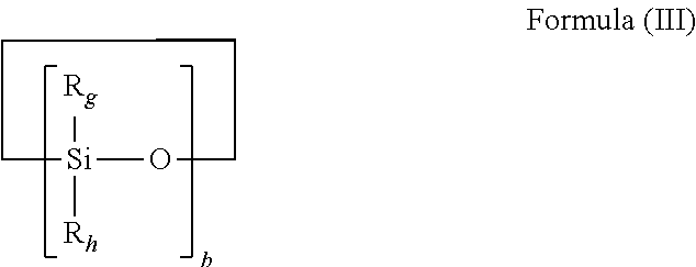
[Rg][Si]1([Rh])OCCCCC1
